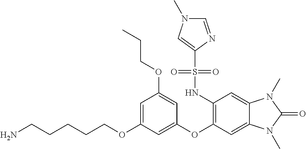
C1=C(OCCCCCN)C=C(OC2=C(NS(C3=CN(C)C=N3)(=O)=O)C=C3C(=C2)N(C)C(=O)N3C)C=C1OCCC
